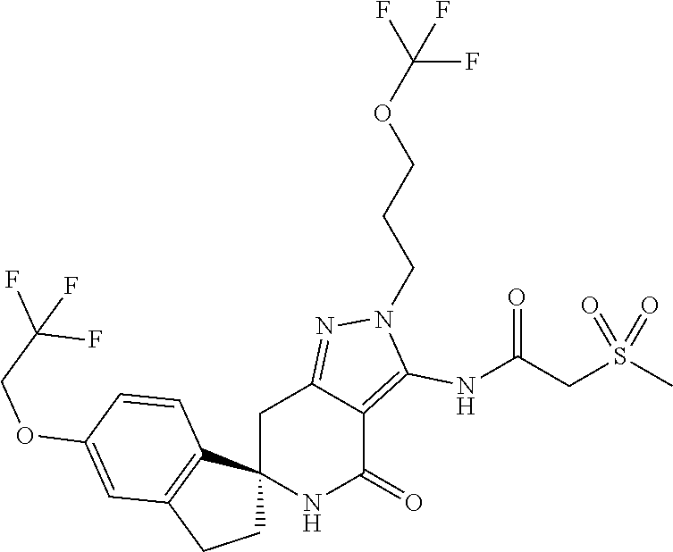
C12(NC(=O)C3=C(NC(CS(C)(=O)=O)=O)N(CCCOC(F)(F)F)N=C3C1)CCC1=C2C=CC(OCC(F)(F)F)=C1
